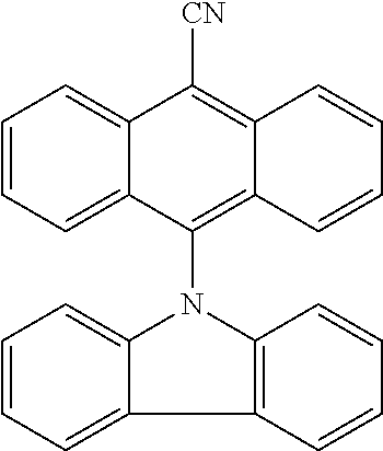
C1=CC=C2C(=C1)C([CN])=C1C(=C2N2C3=CC=CC=C3C3=C2C=CC=C3)C=CC=C1
